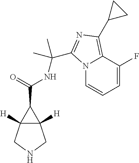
C(=O)(C1C2([H])C1([H])CNC2)NC(C1=NC(C2CC2)=C2N1C=CC=C2F)(C)C
